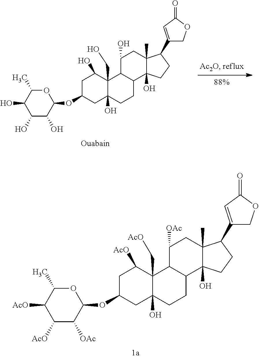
C1C(OC2OC(C)C(O)C(O)C2O)CC2(O)C(CO)(C3C(CC2)C2(O)C(C)(CC3O)C(C3=CC(=O)OC3)CC2)C1O.C1C(OC2OC(C)C([AcO])C([AcO])C2[OAc])CC2(O)C(C[AcO])(C1[AcO])C1C(CC2)C2(O)C(C)(CC1[OAc])C(C1=CC(=O)OC1)CC2
